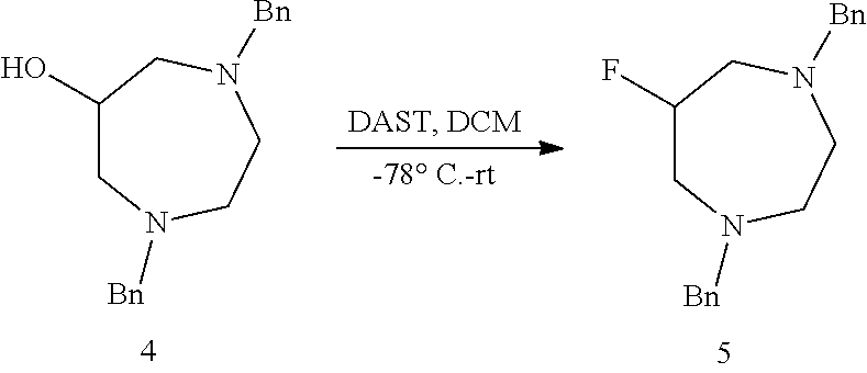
C1(O)CN([Bn])CCN([Bn])C1.C1(F)CN([Bn])CCN([Bn])C1
